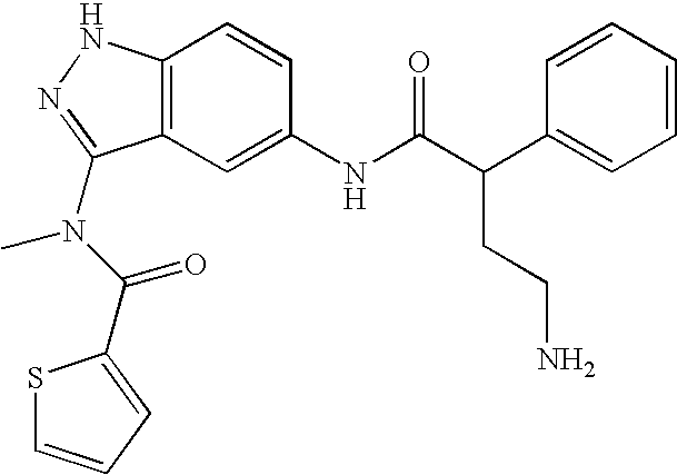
C12=C(C=C(NC(C(C3=CC=CC=C3)CCN)=O)C=C1)C(N(C)C(=O)C1=CC=CS1)=NN2
